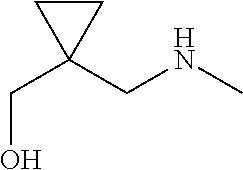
C1CC1(CO)CNC
